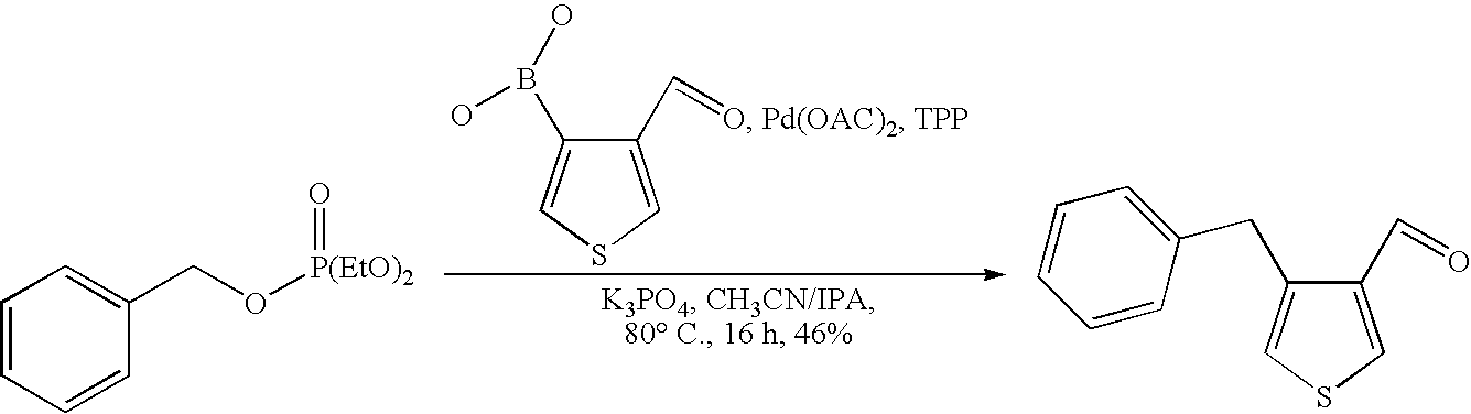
C1(C=O)=CSC=C1B(O)O.C1=CC=CC(CO[P(EtO)2]=O)=C1.C1(C=O)=CSC=C1CC1=CC=CC=C1
